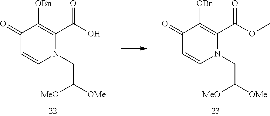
C1(=O)C=CN(CC([MeO])[OMe])C(C(O)=O)=C1[OBn].C1(=O)C=CN(CC([MeO])[OMe])C(C(OC)=O)=C1[OBn]
